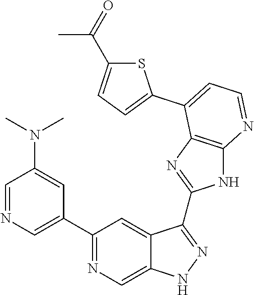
C1=NC=C(C2=NC=C3C(=C2)C(C2=NC4=C(N2)N=CC=C4C2=CC=C(C(=O)C)S2)=NN3)C=C1N(C)C
